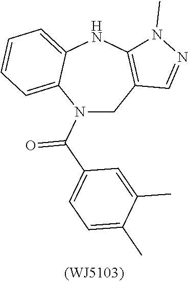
N1(C(=O)C2=CC=C(C)C(C)=C2)CC2=C(NC3=CC=CC=C13)N(C)N=C2
